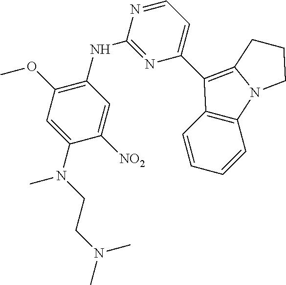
C1(NC2=NC(C3=C4N(C5=C3C=CC=C5)CCC4)=CC=N2)=C(OC)C=C(N(CCN(C)C)C)C([NO2])=C1
